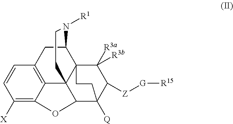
C1([X])=C2C3=C(C=C1)CC1C45C3(C(C([Q])(C([Z][G][R15])C4([R3a])[R3b])CC5)O2)CCN1[R1]
